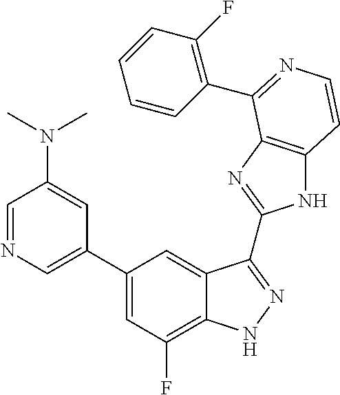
C1(C2=CN=CC(N(C)C)=C2)=CC(F)=C2C(=C1)C(C1=NC3=C(N1)C=CN=C3C1=C(F)C=CC=C1)=NN2
